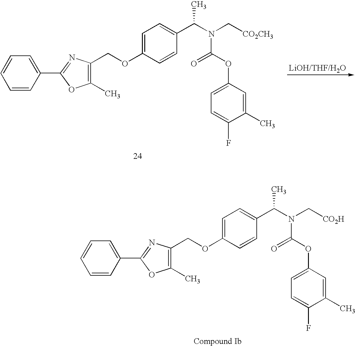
C1=C(C(N(C[CO2CH3])C(OC2=CC=C(F)C(C)=C2)=O)C)C=CC(OCC2=C(C)OC(C3=CC=CC=C3)=N2)=C1.C1=C(C(N(C[CO2H])C(OC2=CC=C(F)C(C)=C2)=O)C)C=CC(OCC2=C(C)OC(C3=CC=CC=C3)=N2)=C1
